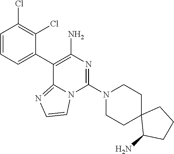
C1(C2=C(N)N=C(N3CCC4(CC3)C(N)CCC4)N3C2=NC=C3)=CC=CC(Cl)=C1Cl
